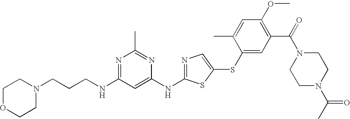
N1=C(NCCCN2CCOCC2)C=C(NC2=NC=C(SC3=CC(C(=O)N4CCN(C(C)=O)CC4)=C(OC)C=C3C)S2)N=C1C
